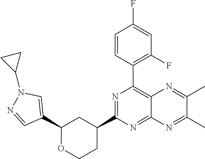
C1(C2=CN(C3CC3)N=C2)OCCC(C2=NC(C3=C(F)C=C(F)C=C3)=C3C(=N2)N=C(C)C(C)=N3)C1
